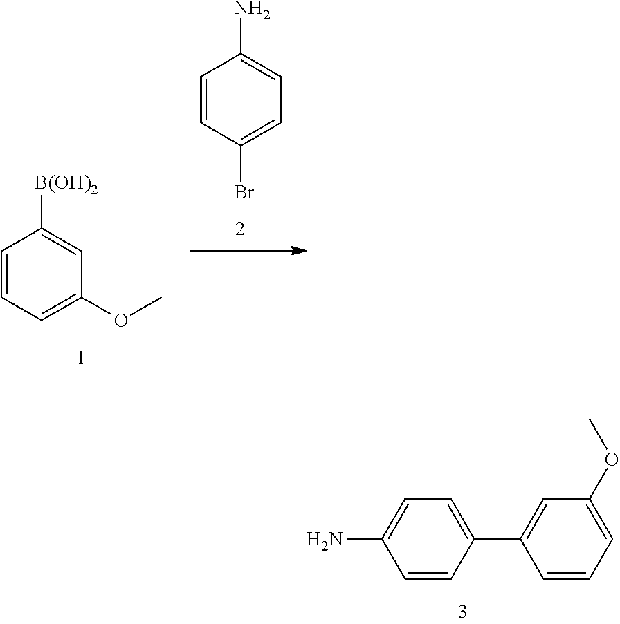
C1=CC(C2=CC(OC)=CC=C2)=CC=C1N.C1=CC(Br)=CC=C1N.C1=CC=C(OC)C=C1[B(OH)2]
